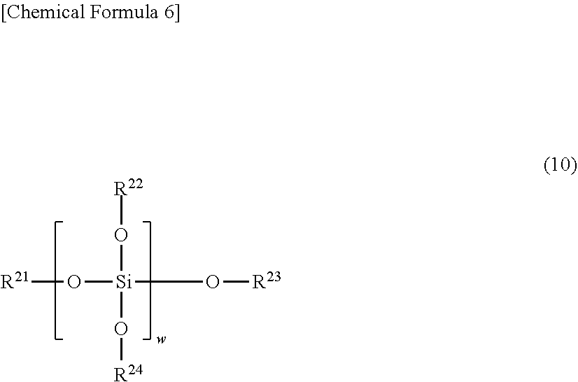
[R21]O[Si](O[R22])(O[R24])O[R23]
